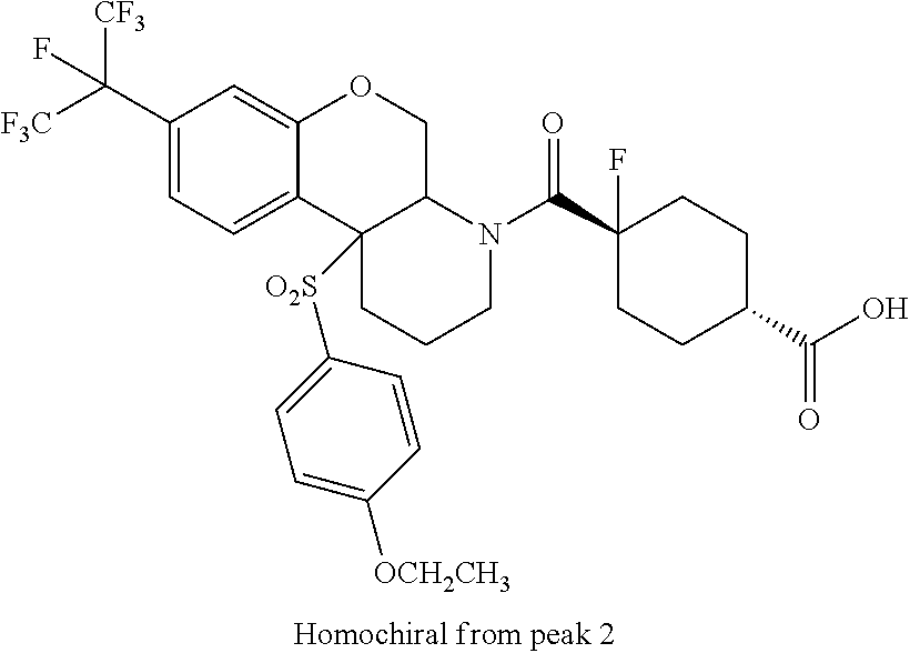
C1(C([F3C])([CF3])F)=CC=C2C(=C1)OCC1C2([O2S]C2=CC=C([OCH2CH3])C=C2)CCCN1C(C1(F)CCC(C(O)=O)CC1)=O
